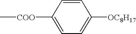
C1([COO]C)=CC=C([OC8H17])C=C1
